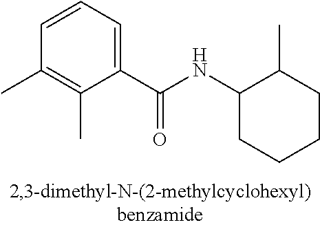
C1(C(NC2C(C)CCCC2)=O)=CC=CC(C)=C1C
